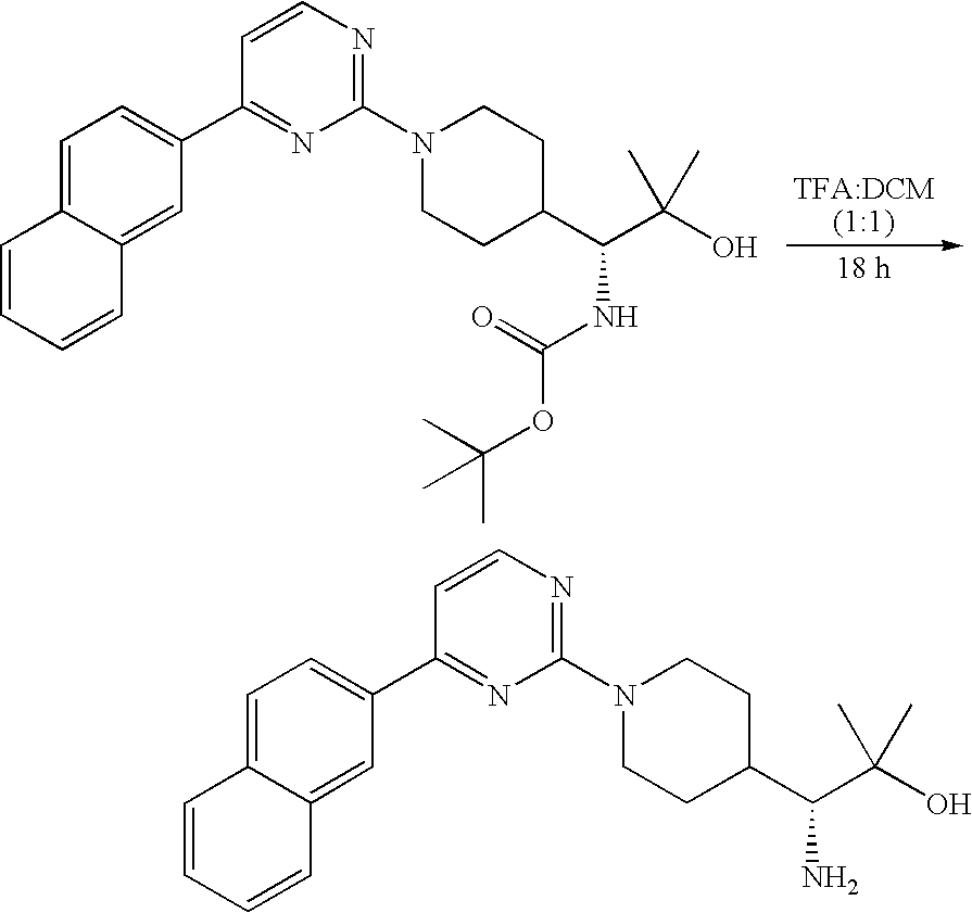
C1=C2C(=CC(C3=NC(N4CCC(C(NC(OC(C)(C)C)=O)C(O)(C)C)CC4)=NC=C3)=C1)C=CC=C2.C1=C2C(=CC(C3=NC(N4CCC(C(C(O)(C)C)N)CC4)=NC=C3)=C1)C=CC=C2
